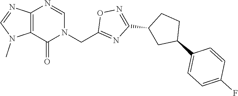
C12=C(N=CN(CC3=NC(C4CC(C5=CC=C(F)C=C5)CC4)=NO3)C1=O)N=CN2C
